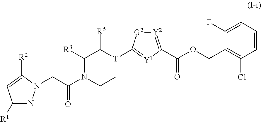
C1=C(F)C(COC(C2=[Y2][G2]C([T]3CCN(C(CN4N=C([R1])C=C4[R2])=O)C([R3])C3[R5])=[Y1]2)=O)=C(Cl)C=C1
